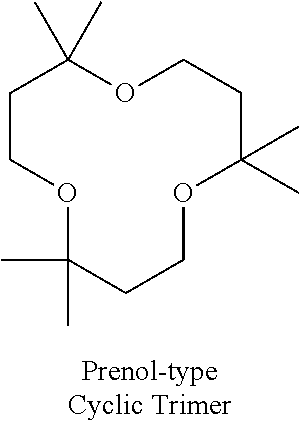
C1COC(C)(C)CCOC(C)(C)CCOC1(C)C
